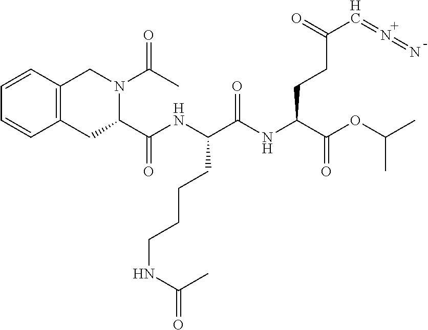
[H].N(C(C(=O)NC(C(=O)OC(C)C)CCC(C=N=N)=O)CCCCNC(C)=O)C(C1N(C(C)=O)CC2=C(C1)C=CC=C2)=O.[H]
